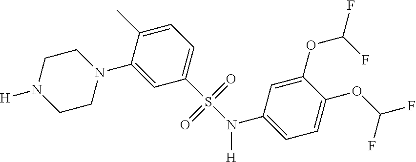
C1CN(C2=CC(S(N(C3=CC=C(OC(F)F)C(OC(F)F)=C3)[H])(=O)=O)=CC=C2C)CCN1[H]
